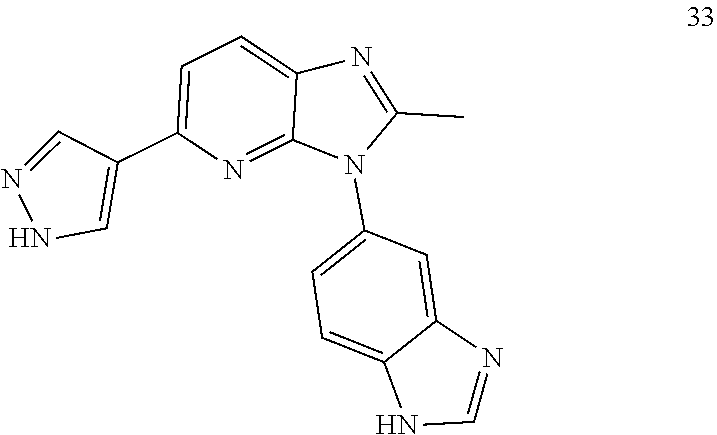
N1C=NC2=CC(N3C(C)=NC4=CC=C(C5=CNN=C5)N=C34)=CC=C12
